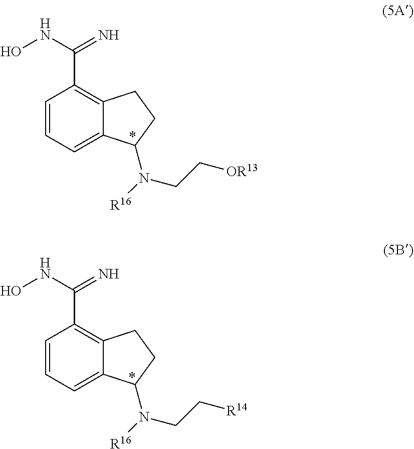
C1=CC=C2C(=C1C(NO)=N)CCC2N([R16])CC[OR13].C1=CC=C2C(=C1C(NO)=N)CCC2N([R16])CC[R14]
